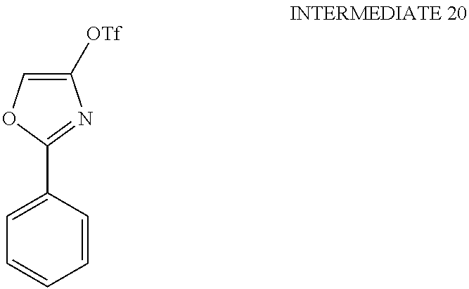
C1=CC=CC(C2=NC([OTf])=CO2)=C1
